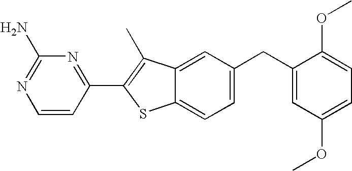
C1=CC(C2=C(C)C3=CC(CC4=CC(OC)=CC=C4OC)=CC=C3S2)=NC(N)=N1
